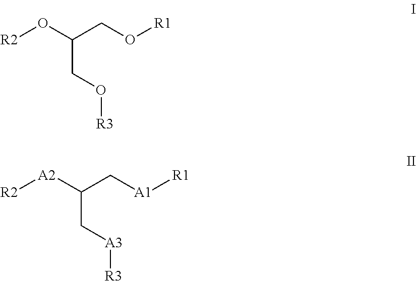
[R2]OC(CO[R1])CO[R3].[R2][A2]C(C[A1][R1])C[A3][R3]
